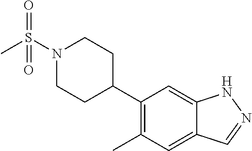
C1(C2CCN(S(C)(=O)=O)CC2)=C(C)C=C2C(=C1)NN=C2
